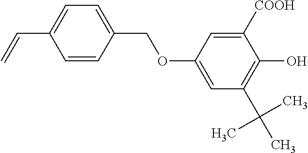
C1=CC(COC2=CC(C(C)(C)C)=C(O)C([COOH])=C2)=CC=C1C=C
